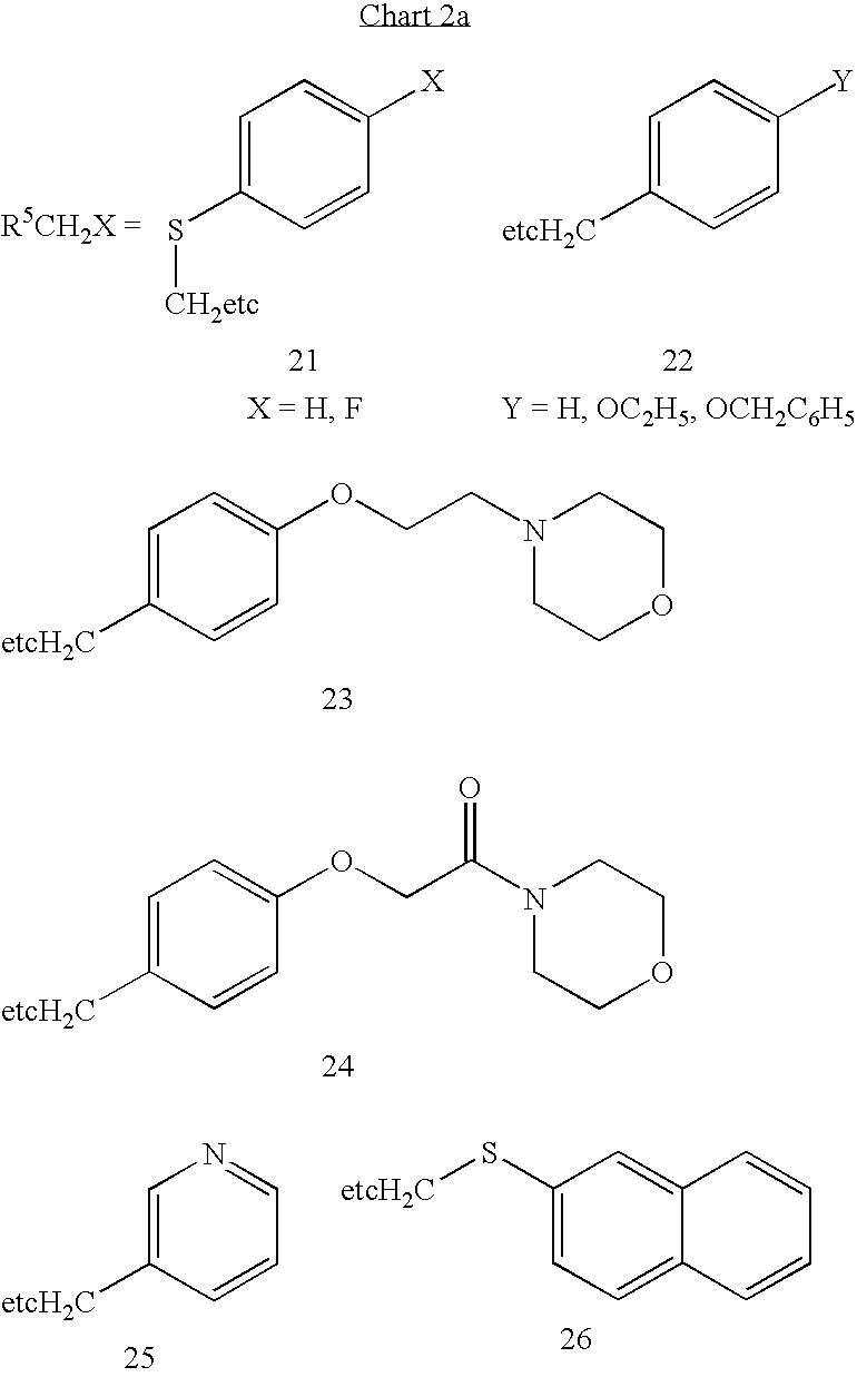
C1=C([etcH2C])C=CC(OCCN2CCOCC2)=C1.C1=C([etcH2C])C=CC(OCC(N2CCOCC2)=O)=C1.C1=C(S[CH2etc])C=CC([X])=C1.C1=C([etcH2C])C=CC([Y])=C1.C1=C([etcH2C])C=CC=N1.C1(S[etcH2C])=CC=C2C(=C1)C=CC=C2
